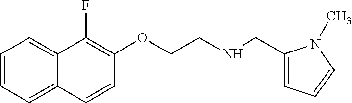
C1=CC=C2C(=C1)C(F)=C(OCCNCC1=CC=CN1C)C=C2
